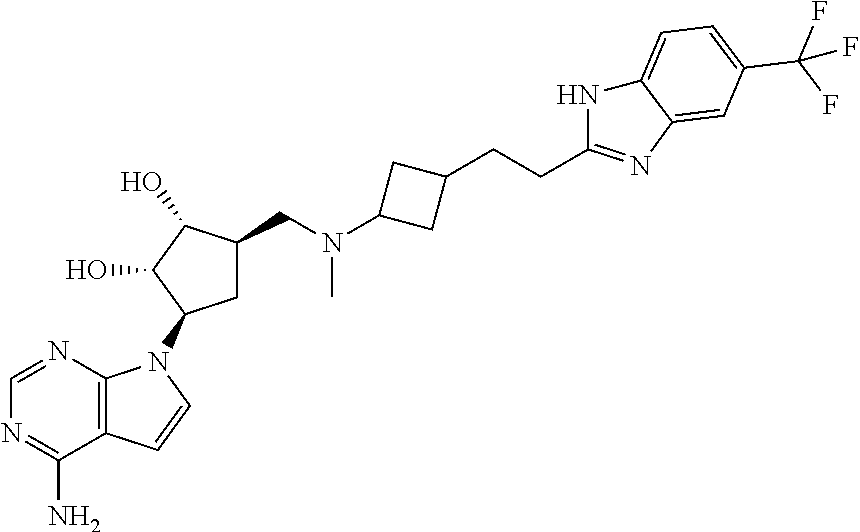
NC1=NC=NC2=C1C=CN2C1CC(CN(C)C2CC(CCC3=NC4=CC(C(F)(F)F)=CC=C4N3)C2)C(O)C1O
